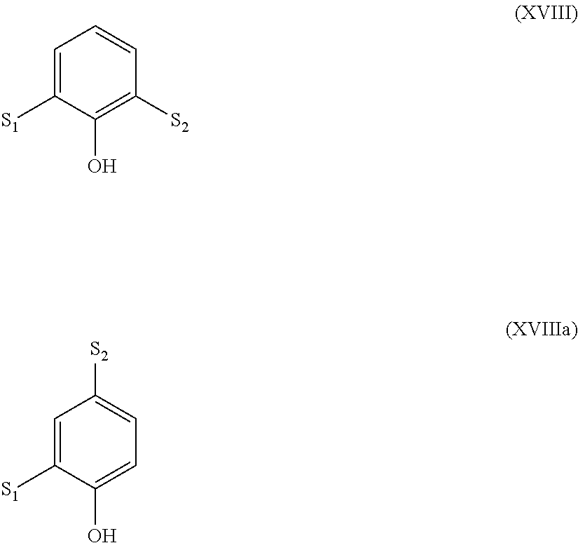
C1=C([S1])C(O)=C([S2])C=C1.C1=C([S1])C(O)=CC=C1[S2]
